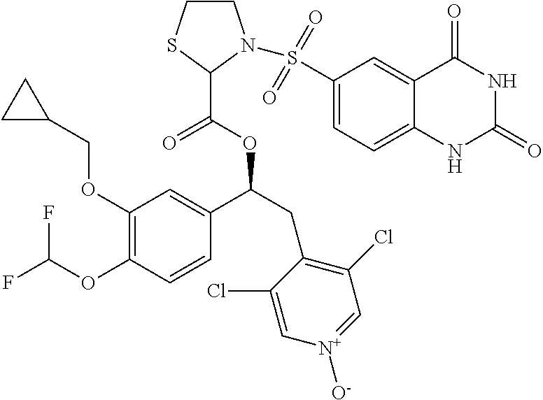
C1(OCC2CC2)=C(OC(F)F)C=CC(C(CC2=C(Cl)C=[N+]([O-])C=C2Cl)OC(C2N(S(=O)(=O)C3=CC=C4C(=C3)C(=O)NC(=O)N4)CCS2)=O)=C1
